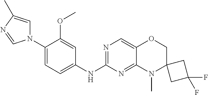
C1(N2C=C(C)N=C2)=CC=C(NC2=NC=C3C(=N2)N(C)C2(CO3)CC(F)(F)C2)C=C1OC
